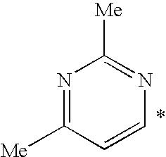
N1=C([Me])C=CN=C1[Me]
